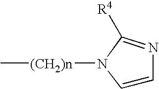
N1=C([R4])N([(CH2)n]C)C=C1
